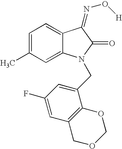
C1=C(C)C=C2C(=C1)C(=NO[H])C(=O)N2CC1=CC(F)=CC2=C1OCOC2
